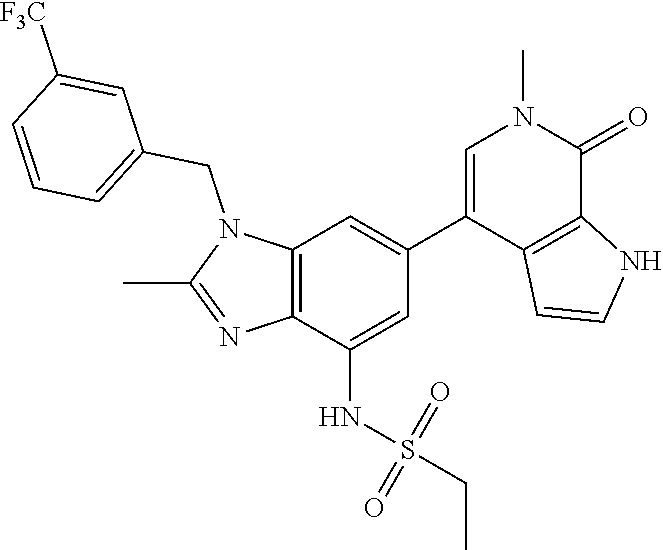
N1(CC2=CC=CC([F3C])=C2)C(C)=NC2=C1C=C(C1=CN(C)C(=O)C3=C1C=CN3)C=C2NS(CC)(=O)=O
